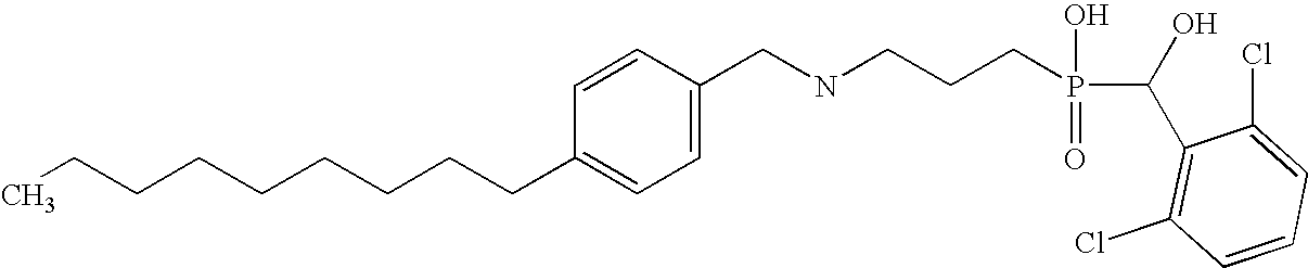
C(C1=CC=C(CNCCCP(O)(=O)C(O)C2=C(Cl)C=CC=C2Cl)C=C1)CCCCCCCC
